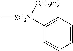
C[SO2N]([C4H9(n)])C1=CC=CC=C1
